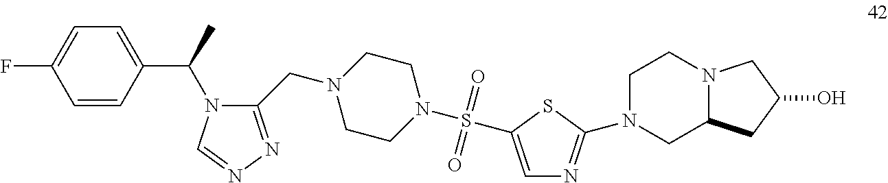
C(N1CCN(S(=O)(=O)C2=CN=C(N3CCN4C(C3)CC(O)C4)S2)CC1)C1=NN=CN1C(C1=CC=C(F)C=C1)C
